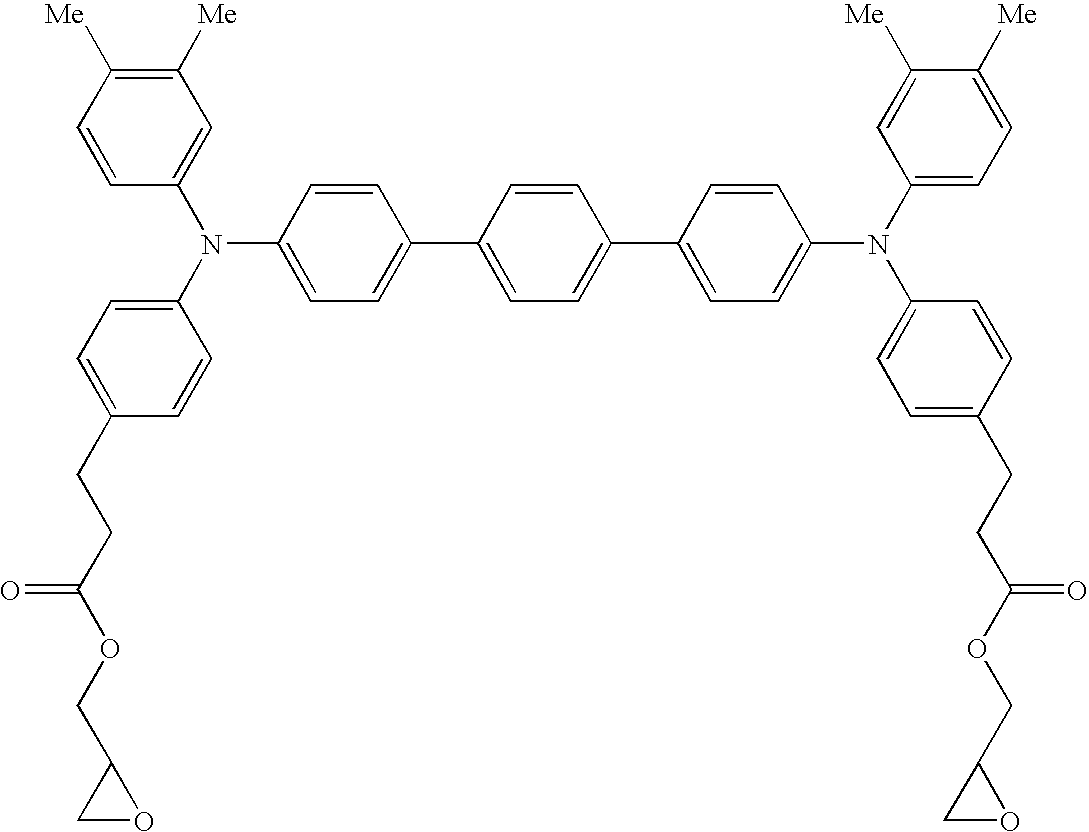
C1=CC([Me])=C([Me])C=C1N(C1=CC=C(CCC(OCC2CO2)=O)C=C1)C1=CC=C(C2=CC=C(C3=CC=C(N(C4=CC=C([Me])C([Me])=C4)C4=CC=C(CCC(OCC5CO5)=O)C=C4)C=C3)C=C2)C=C1
